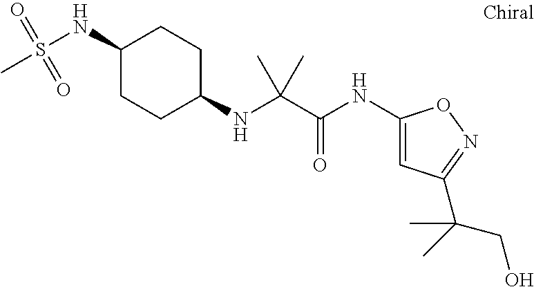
C(NC1CCC(NS(C)(=O)=O)CC1)(C(=O)NC1=CC(C(CO)(C)C)=NO1)(C)C
